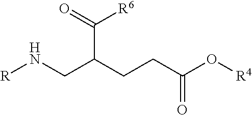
[R]NCC(CCC(O[R4])=O)C(=O)[R6]
